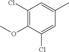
C1(Cl)=C(OC)C(Cl)=CC(C)=C1
